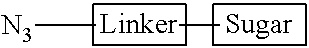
[N3]C
